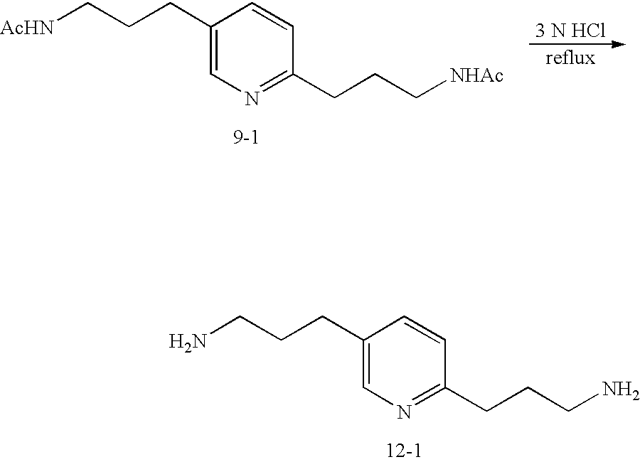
C1(CCCN)=CN=C(CCCN)C=C1.C1(CCC[AcHN])=CN=C(CCC[NHAc])C=C1
